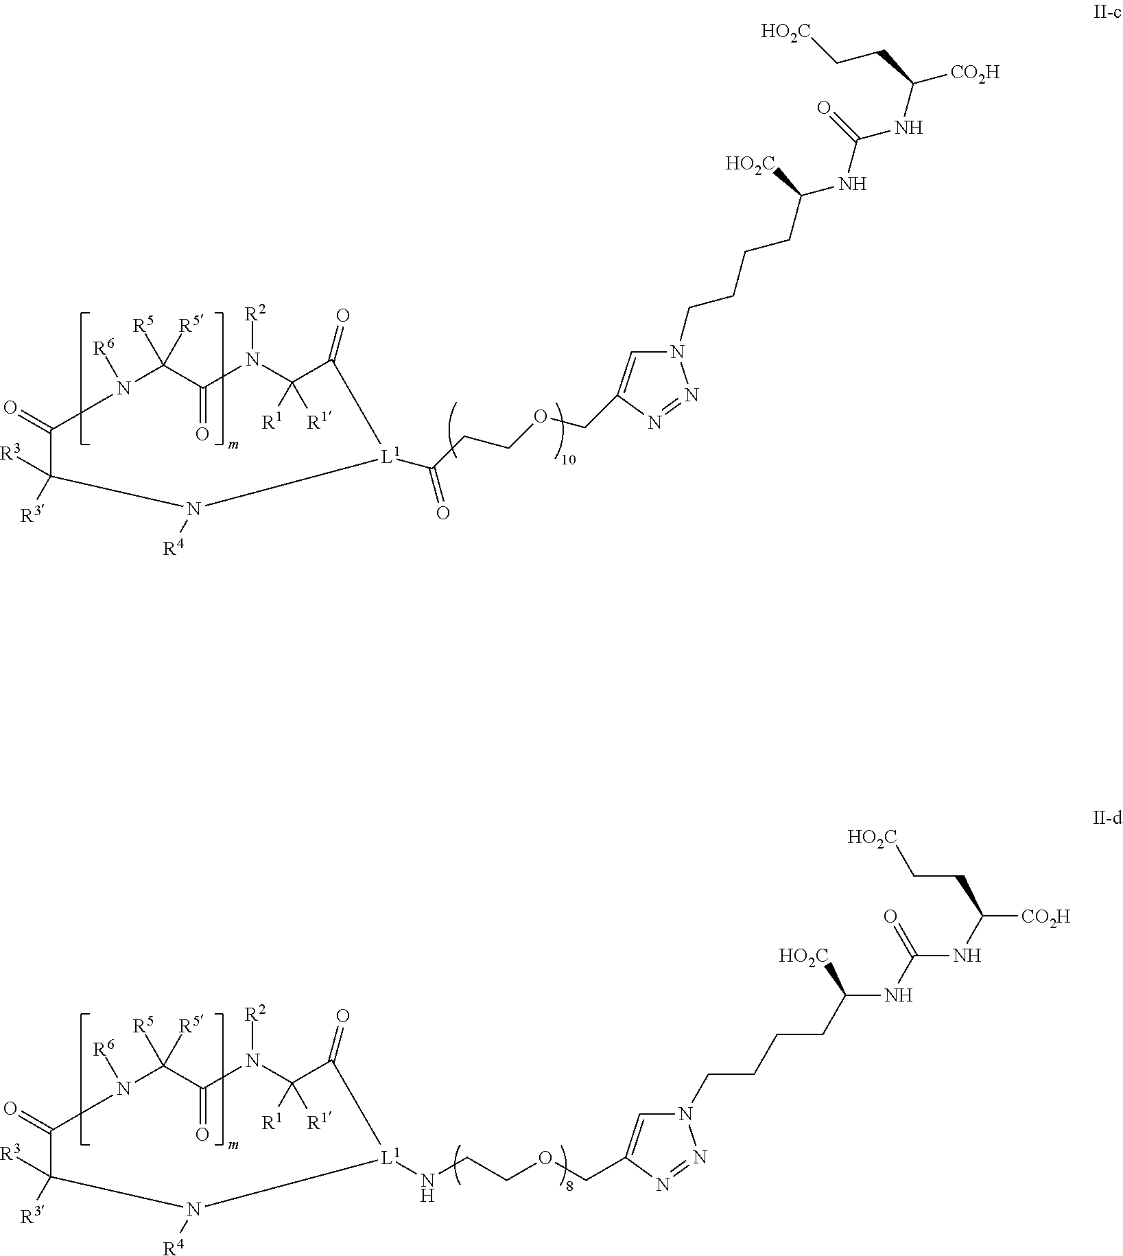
N1(CCCCC(NC(NC([CO2H])CC[HO2C])=O)[HO2C])C=C(COCCC(=O)[L1]2C(=O)C([R1])([R1])N([R2])C(=O)C([R5])([R5])N([R6])C(=O)C([R3])([R3])N2[R4])N=N1.N([L1]1C(=O)C([R1])([R1])N([R2])C(=O)C([R5])([R5])N([R6])C(=O)C([R3])([R3])N1[R4])CCOCC1=CN(CCCCC(NC(NC([CO2H])CC[HO2C])=O)[HO2C])N=N1
